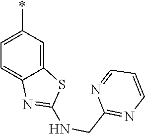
C12=CC(*)=CC=C1N=C(NCC1=NC=CC=N1)S2
